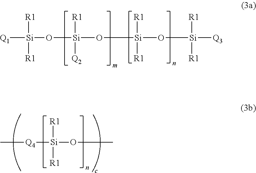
[Q1][Si](O[Si](O[Si](O[Si]([Q3])([R1])[R1])([R1])[R1])([R1])[Q2])([R1])[R1].C[Q4][Si](OC)([R1])[R1]
